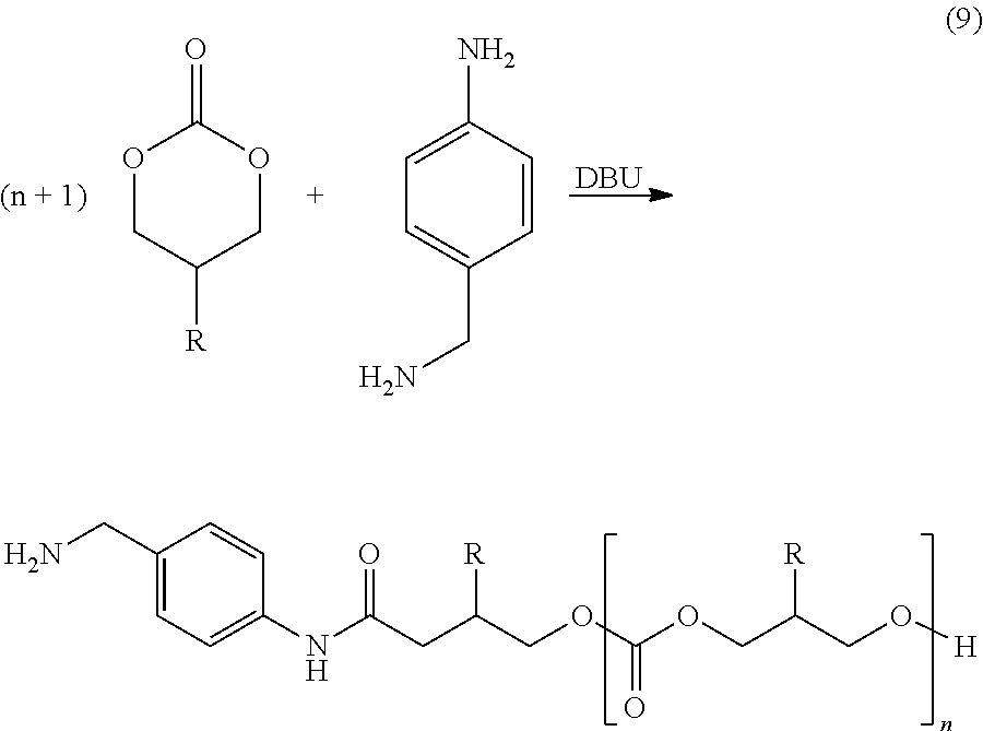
[DBU].O1CC([R])COC1=O.C1=C(N)C=CC(CN)=C1.C1(CN)=CC=C(NC(CC(COC(OCC(CO[H])[R])=O)[R])=O)C=C1
